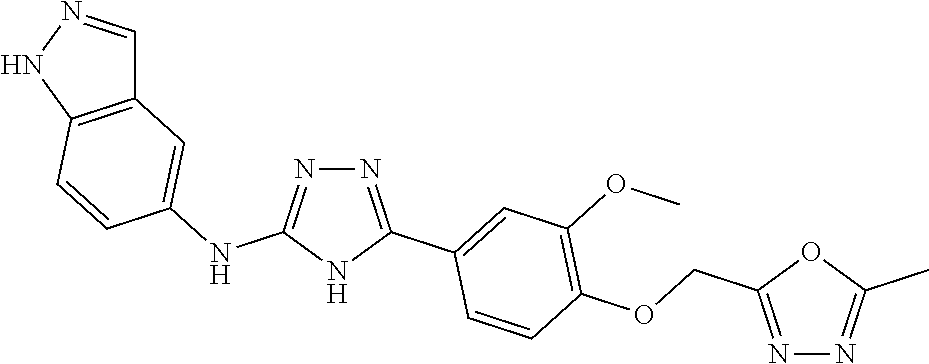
N1=C(C2=CC(OC)=C(OCC3=NN=C(C)O3)C=C2)NC(NC2=CC3=C(NN=C3)C=C2)=N1
